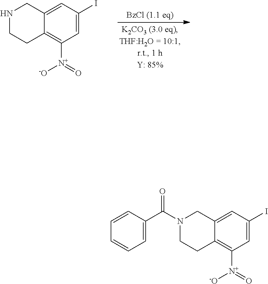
[N+]([-O])(C1=C2C(=CC(I)=C1)CNCC2)=O.[N+]([-O])(C1=C2C(=CC(I)=C1)CN(C(C1=CC=CC=C1)=O)CC2)=O
